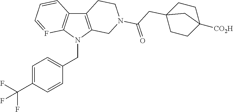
C12=C(N(CC3=CC=C(C(F)(F)F)C=C3)C3=C1C=CC=F3)CN(C(CC13CCC([CO2H])(CC1)C3)=O)CC2
